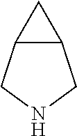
C12C(CNC1)C2
